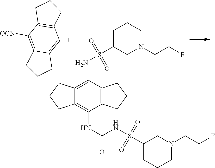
C12=C([OCN])C3=C(C=C1CCC2)CCC3.C1C(S(N)(=O)=O)CN(CCF)CC1.C1(S(NC(NC2=C3C(=CC4=C2CCC4)CCC3)=O)(=O)=O)CCCN(CCF)C1
